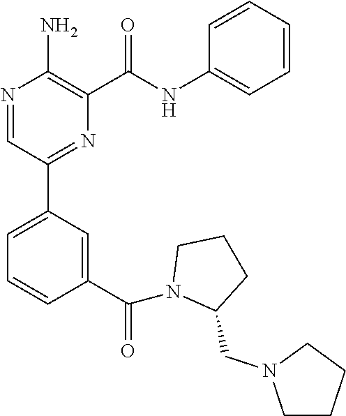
N1=CC(C2=CC=CC(C(=O)N3C(CN4CCCC4)CCC3)=C2)=NC(C(NC2=CC=CC=C2)=O)=C1N
